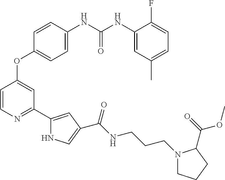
C1=CN=C(C2=CC(C(NCCCN3CCCC3C(=O)OC)=O)=CN2)C=C1OC1=CC=C(NC(NC2=CC(C)=CC=C2F)=O)C=C1
